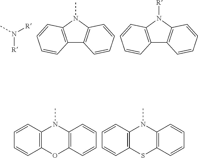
N([R])(C)[R].C12=C(N(C)C3=C1C=CC=C3)C=CC=C2.C12=C(N([R])C3=C1C=CC=C3)C=CC=C2.C12=C(C=CC=C1)N(C)C1=C(O2)C=CC=C1.C12=C(C=CC=C1)N(C)C1=C(S2)C=CC=C1
